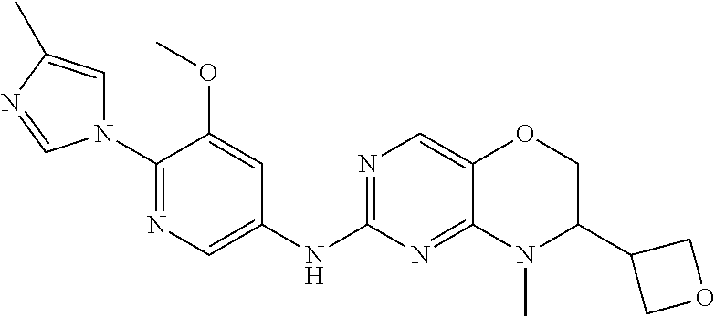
C1(N2C=C(C)N=C2)=NC=C(NC2=NC=C3C(=N2)N(C)C(C2COC2)CO3)C=C1OC
